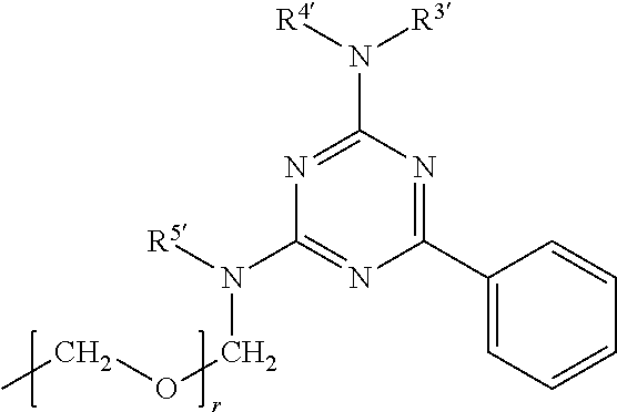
N1=C(N([R3])[R4])N=C(C2=CC=CC=C2)N=C1N([R5])COCC
